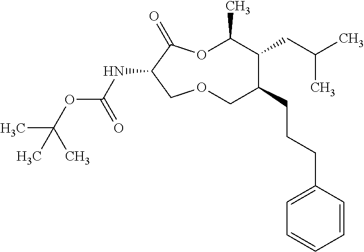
N(C1C(=O)OC(C)C(CC(C)C)C(CCCC2=CC=CC=C2)COC1)C(OC(C)(C)C)=O
